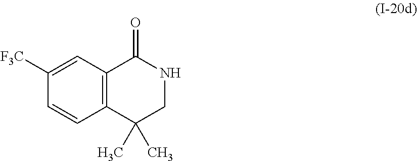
C12=C(C(C)(C)CNC1=O)C=CC([F3C])=C2
